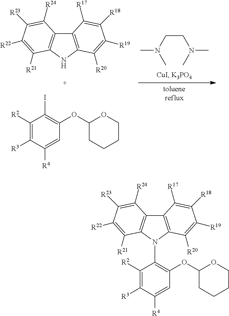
C12=C(NC3=C1C([R24])=C([R23])C([R22])=C3[R21])C([R20])=C([R19])C([R18])=C2[R17].C1([R2])=C([R3])C([R4])=CC(OC2CCCCO2)=C1I.C(CN(C)C)N(C)C.C12=C(N(C3=C(OC4CCCCO4)C=C([R4])C([R3])=C3[R2])C3=C1C([R24])=C([R23])C([R22])=C3[R21])C([R20])=C([R19])C([R18])=C2[R17]
